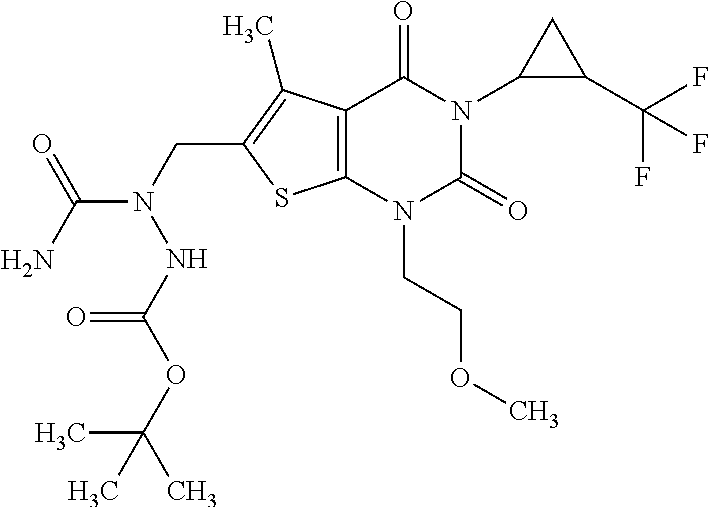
C12=C(N(CCOC)C(=O)N(C3C(C(F)(F)F)C3)C1=O)SC(CN(NC(OC(C)(C)C)=O)C(=O)N)=C2C
